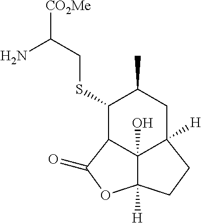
S(CC([CO2Me])N)C1C2C3(O)C([H])(CC1C)CCC3([H])OC2=O
